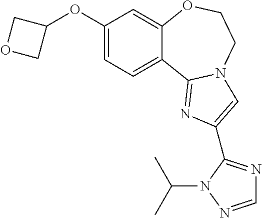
C1(OC2COC2)=CC=C2C(=C1)OCCN1C2=NC(C2=NC=NN2C(C)C)=C1
